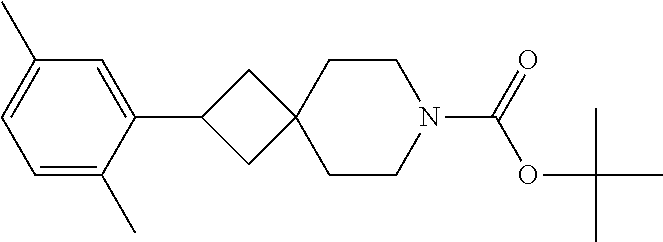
C1(C2CC3(C2)CCN(C(=O)OC(C)(C)C)CC3)=CC(C)=CC=C1C
